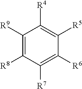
C1([R9])=C([R8])C([R7])=C([R6])C([R5])=C1[R4]
